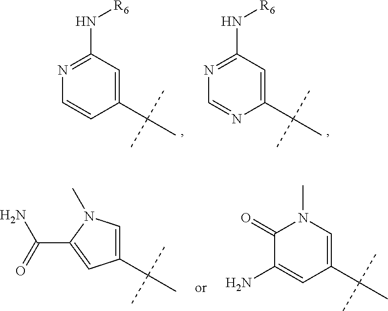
C1(C(C)(C)C)=CC(N[R6])=NC=C1.C1(C(C)(C)C)=CC(N[R6])=NC=N1.C(C1=CC(C(C)(C)C)=CN1C)(=O)N.C1(C(C)(C)C)=CN(C)C(=O)C(N)=C1
